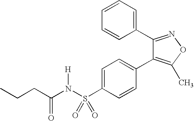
C1=C(S(N(C(CCC)=O)[H])(=O)=O)C=CC(C2=C(C)ON=C2C2=CC=CC=C2)=C1
